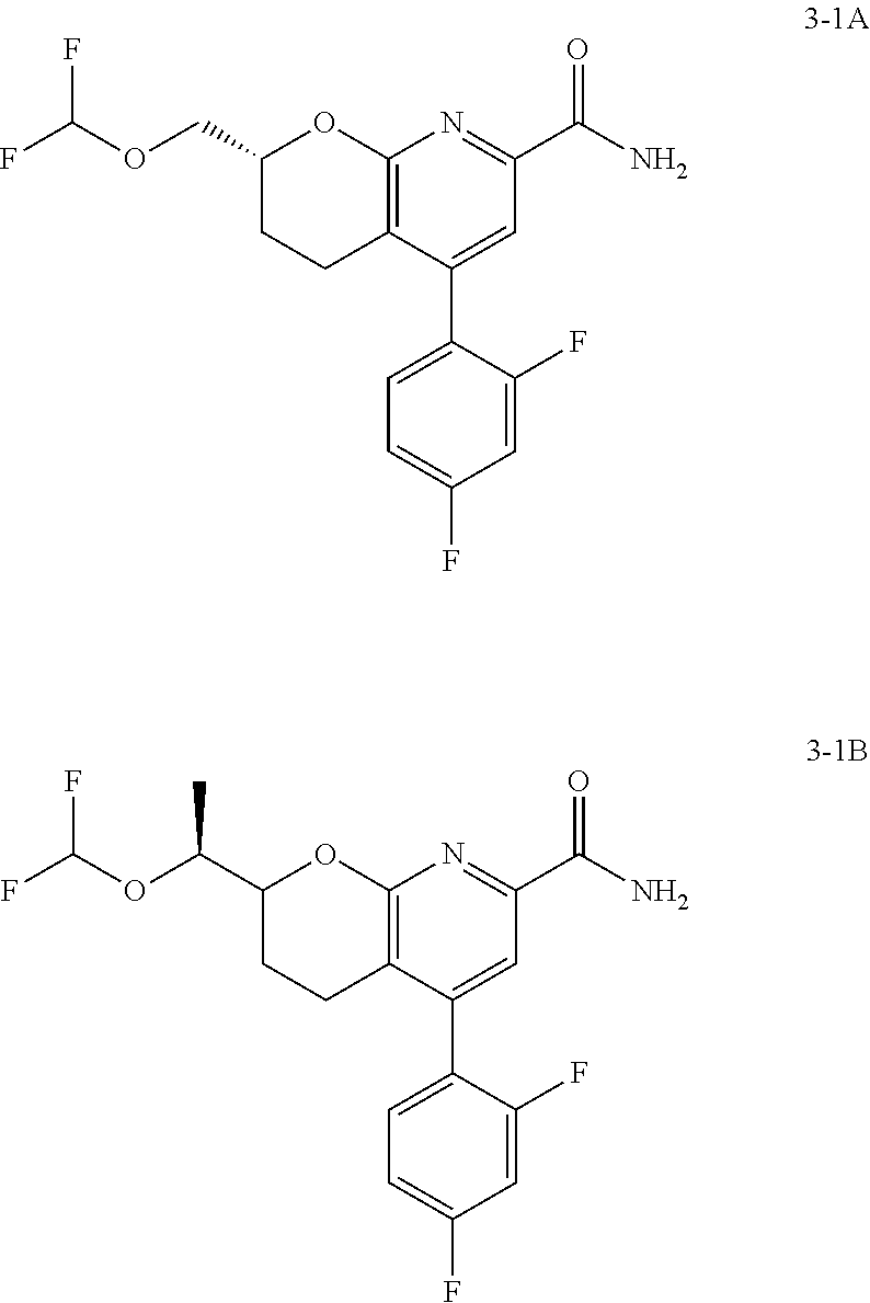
C1(COC(F)F)CCC2=C(O1)N=C(C(N)=O)C=C2C1=CC=C(F)C=C1F.C1(C(OC(F)F)C)CCC2=C(O1)N=C(C(N)=O)C=C2C1=CC=C(F)C=C1F
